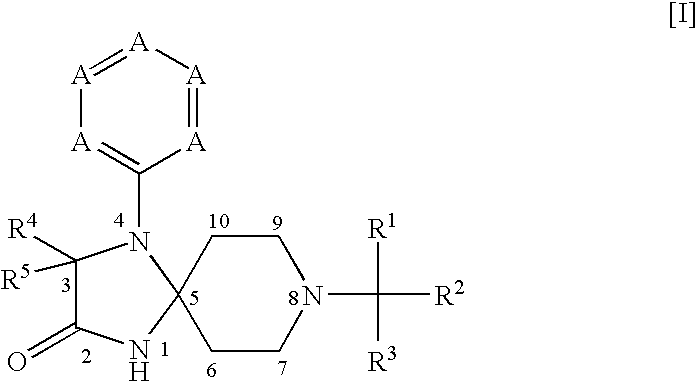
[A]1=[A][A]=[A]C(N2C([R4])([R5])C(=O)NC23CCN(C([R1])([R3])[R2])CC3)=[A]1
